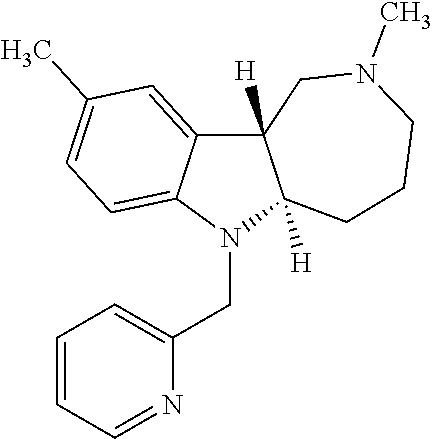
C12([H])C3=CC(C)=CC=C3N(CC3=CC=CC=N3)C1([H])CCCN(C)C2
